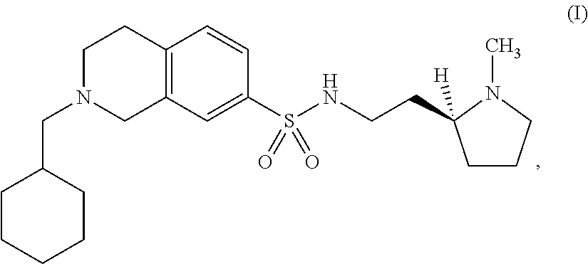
C1CCCCC1CN1CC2=C(CC1)C=CC(S(NCCC1([H])CCCN1C)(=O)=O)=C2
